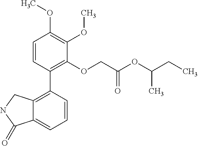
C12=C(C3=C(OCC(OC(CC)C)=O)C(OC)=C(OC)C=C3)C=CC=C1C(=O)NC2
